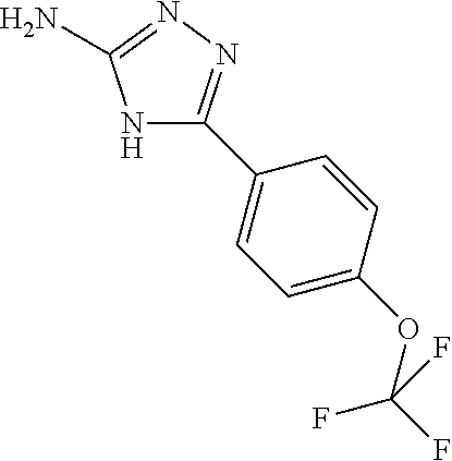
N1C(C2=CC=C(OC(F)(F)F)C=C2)=NN=C1N
